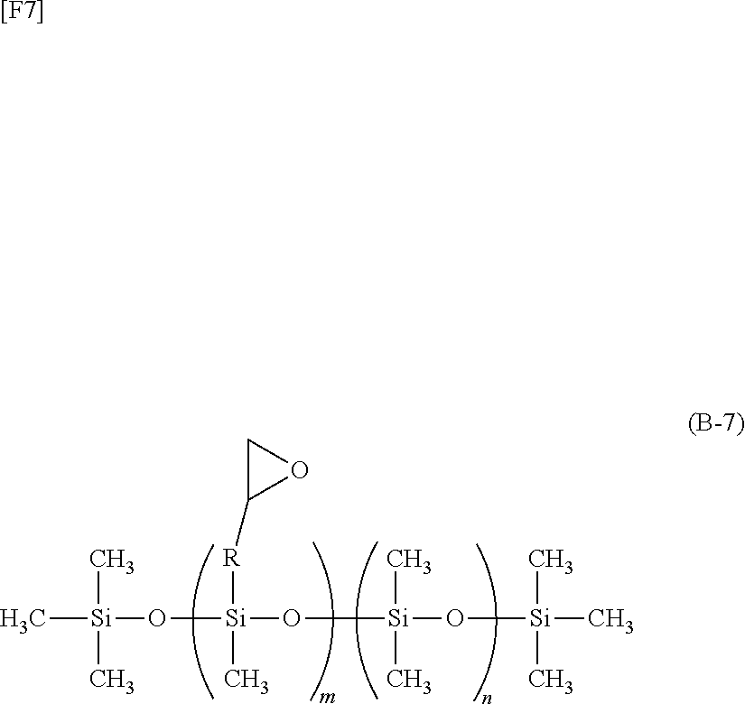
C[Si](O[Si](O[Si](O[Si](C)(C)C)(C)C)(C)[R]C1OC1)(C)C.[[F7]]
